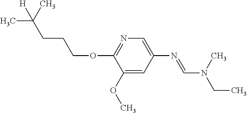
N1=C(OCCCC(C)([H])C)C(OC)=CC(N=CN(C)CC)=C1
